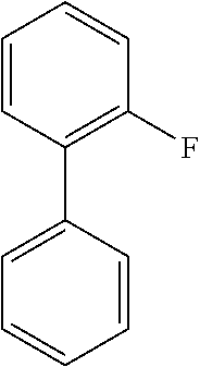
C1=CC(C2=C(F)C=CC=C2)=CC=C1
